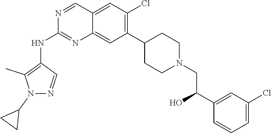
C12=CC(Cl)=C(C3CCN(CC(C4=CC(Cl)=CC=C4)O)CC3)C=C1N=C(NC1=C(C)N(C3CC3)N=C1)N=C2
